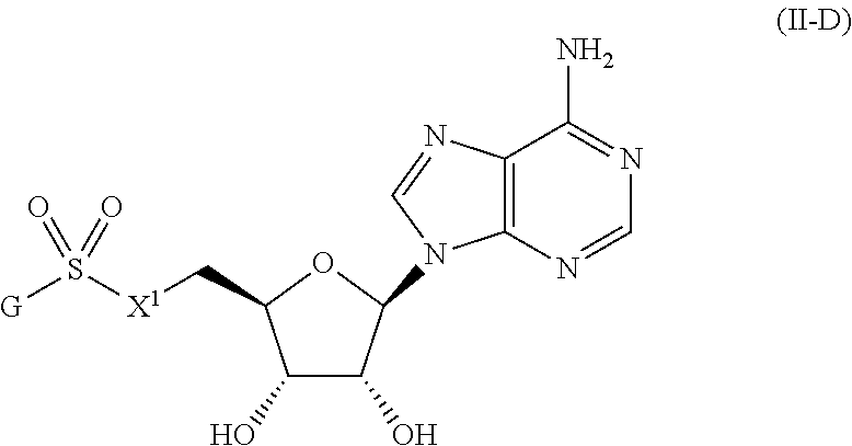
C12=C(N=CN=C1N)N(C1C(O)C(O)C(C[X1]S([G])(=O)=O)O1)C=N2
